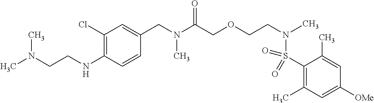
C(N(C(COCCN(S(C1=C(C)C=C([OMe])C=C1C)(=O)=O)C)=O)C)C1=CC(Cl)=C(NCCN(C)C)C=C1
